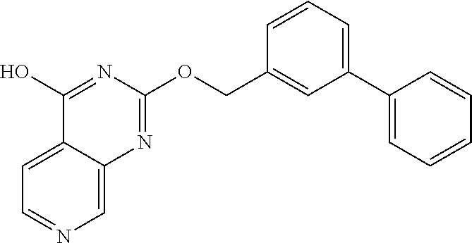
C1=C2C(=CC=N1)C(O)=NC(OCC1=CC(C3=CC=CC=C3)=CC=C1)=N2
